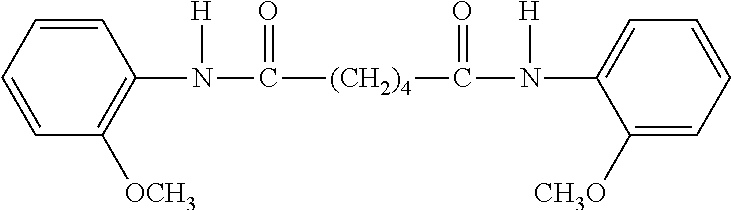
C1=CC=CC([OCH3])=C1N(C([(CH2)4]C(N(C1=CC=CC=C1[CH3O])[H])=O)=O)[H]
